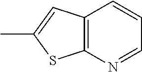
C12=C(C=C(C)S1)C=CC=N2
